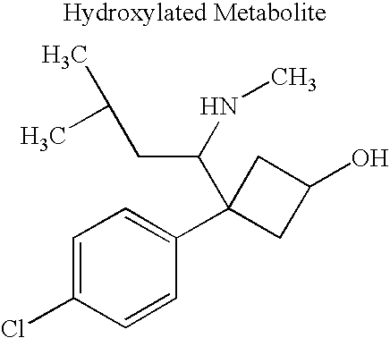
C1=C(Cl)C=CC(C2(C(NC)CC(C)C)CC(O)C2)=C1
